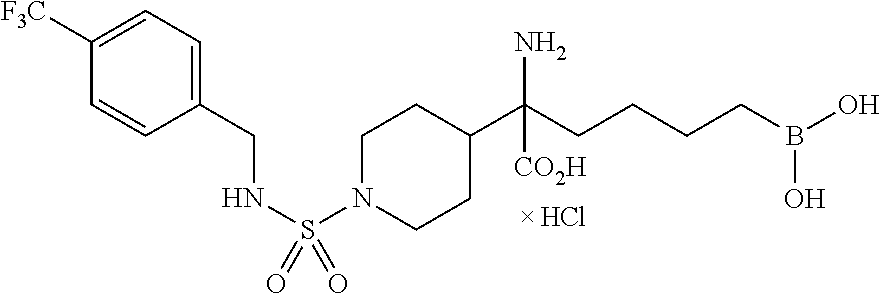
C1N(S(NCC2=CC=C([F3C])C=C2)(=O)=O)CCC(C(CCCCB(O)O)(N)[CO2H])C1
